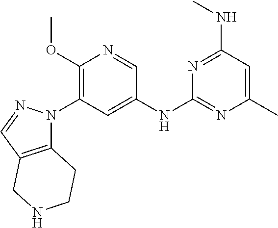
C1=NC(OC)=C(N2C3=C(C=N2)CNCC3)C=C1NC1=NC(C)=CC(NC)=N1
